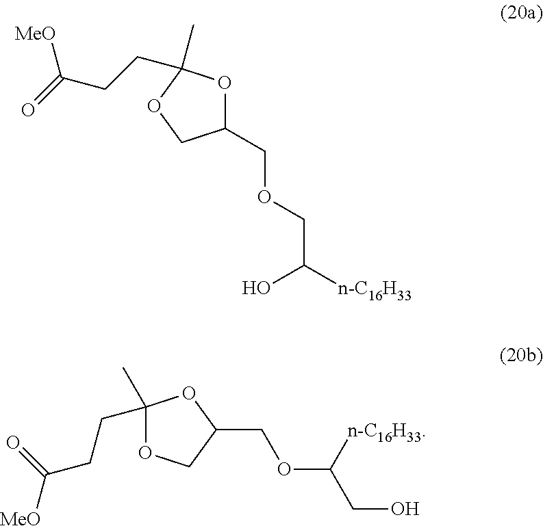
C1(COCC([n-C16H33])O)OC(C)(CCC(=O)[MeO])OC1.C1(C)(CCC([MeO])=O)OCC(COC(CO)[n-C16H33])O1
